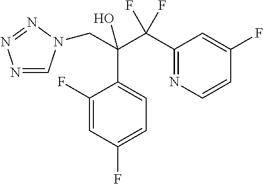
N1=CN(CC(O)(C(C2=NC=CC(F)=C2)(F)F)C2=CC=C(F)C=C2F)N=N1
